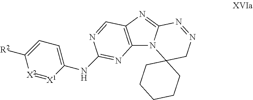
C12=C(N=C3N1C1(CN=N3)CCCCC1)C=NC(NC1=CC=C([R2])[X2]=[X1]1)=N2
